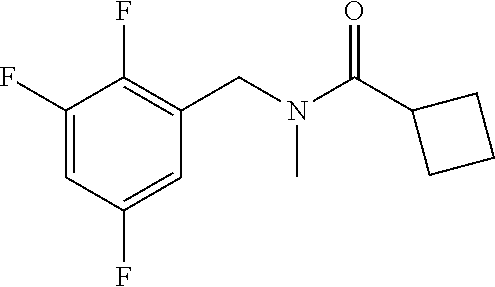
C1(F)=CC(F)=CC(CN(C(C2CCC2)=O)C)=C1F
